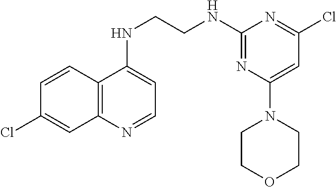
C1=CC2=C(C=C1Cl)N=CC=C2NCCNC1=NC(N2CCOCC2)=CC(Cl)=N1
